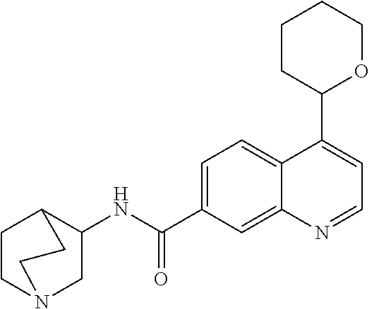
C1=C(C(NC2CN3CCC2CC3)=O)C=C2C(=C1)C(C1OCCCC1)=CC=N2
